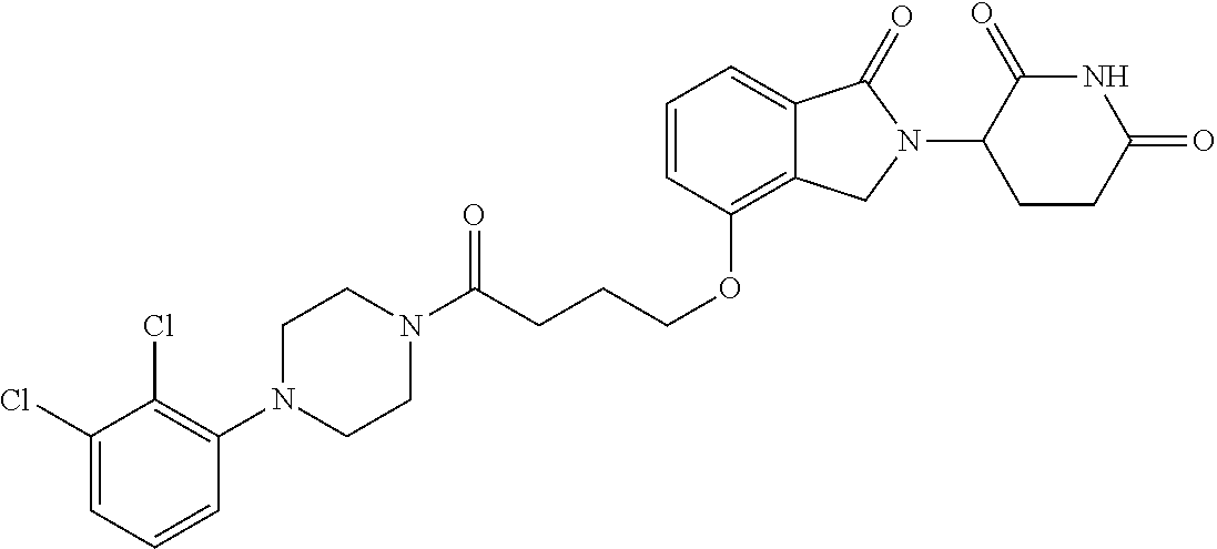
C(CCOC1=C2C(=CC=C1)C(=O)N(C1C(=O)NC(=O)CC1)C2)C(N1CCN(C2=C(Cl)C(Cl)=CC=C2)CC1)=O
